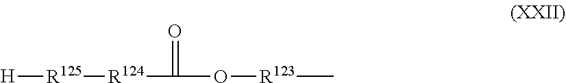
[H][R125][R124]C(O[R123]C)=O
